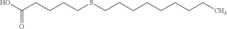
OC(CCCCSCCCCCCCCC)=O
